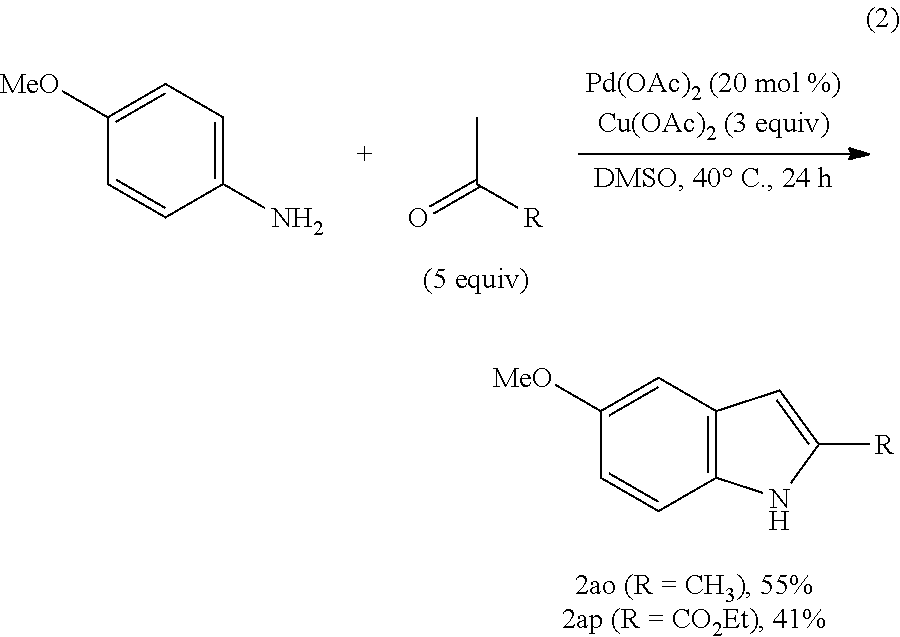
C1(N)=CC=C([MeO])C=C1.C(C)(=O)[R].C12=C(C=C([MeO])C=C1)C=C([R])N2
